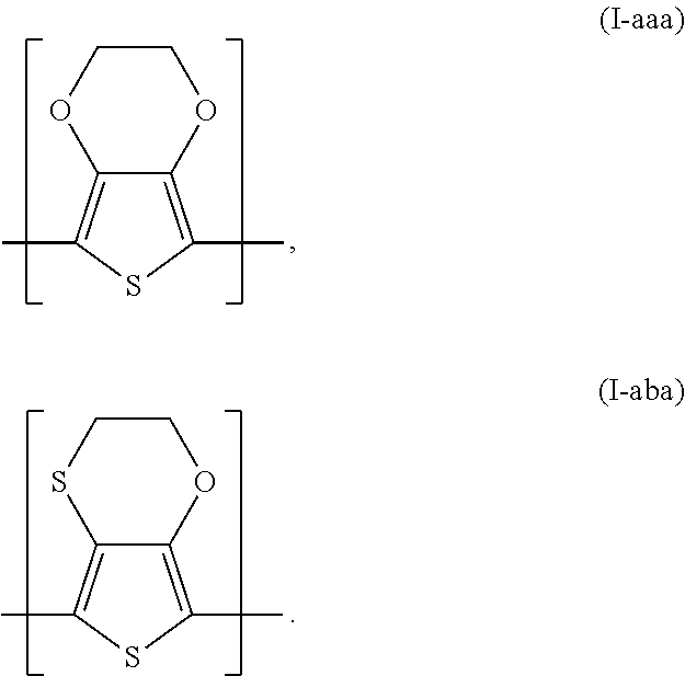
C1CSC2=C(C)SC(C)=C2O1.C1COC2=C(C)SC(C)=C2O1
